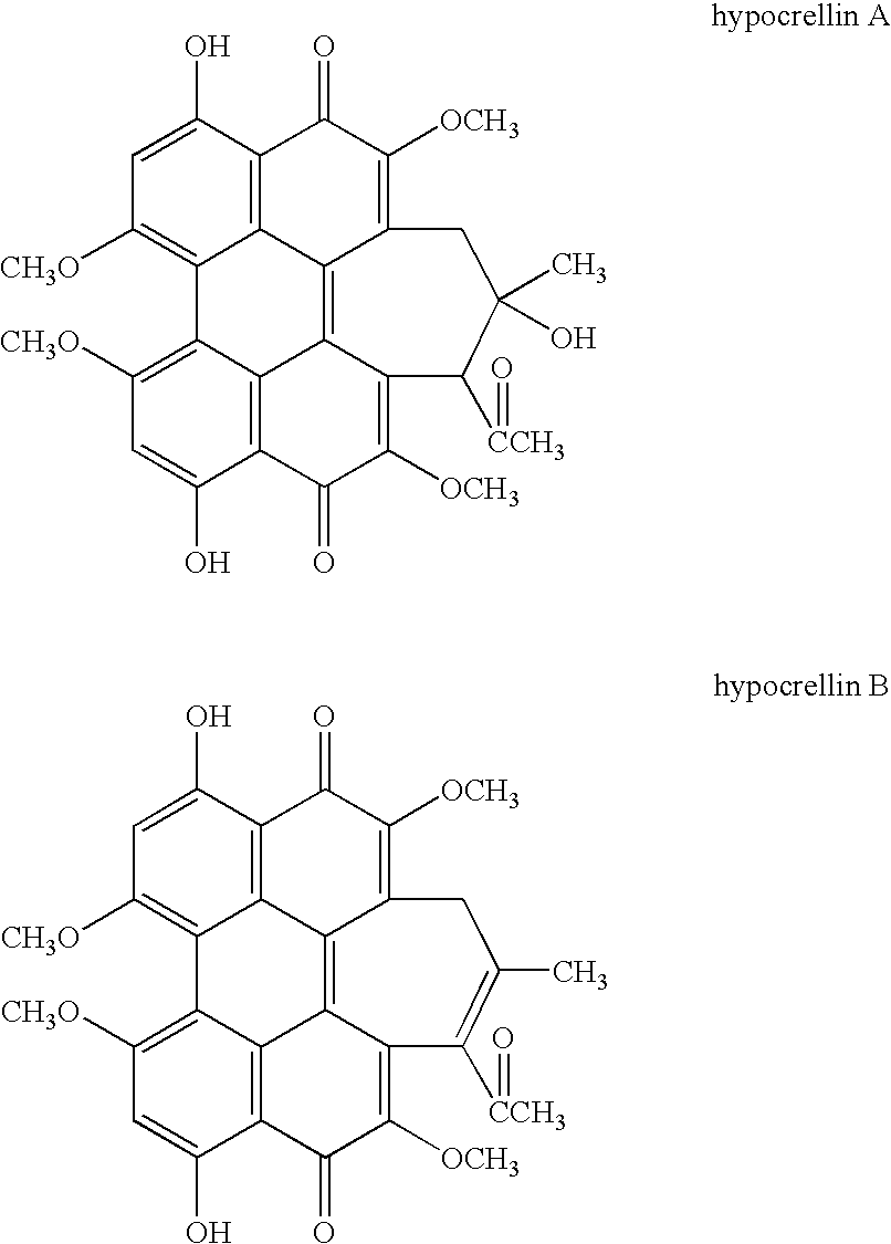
C1=C(O)C2=C3C(=C1[CH3O])C1=C([CH3O])C=C(O)C4=C1C1=C3C(=C([OCH3])C2=O)C([CCH3]=O)C(C)(O)CC1=C([OCH3])C4=O.C1=C(O)C2=C3C(=C1[CH3O])C1=C([CH3O])C=C(O)C4=C1C1=C3C(=C([OCH3])C2=O)C([CCH3]=O)=C(C)CC1=C([OCH3])C4=O
